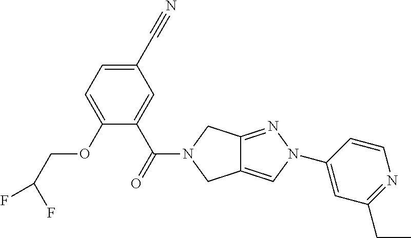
C1(C(=O)N2CC3=NN(C4=CC(CC)=NC=C4)C=C3C2)=CC(C#N)=CC=C1OCC(F)F
